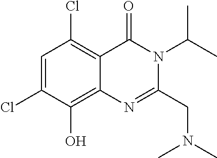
C1=C(Cl)C(O)=C2C(=C1Cl)C(=O)N(C(C)C)C(CN(C)C)=N2
